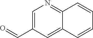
O=CC1=CN=C2C(=C1)C=CC=C2
